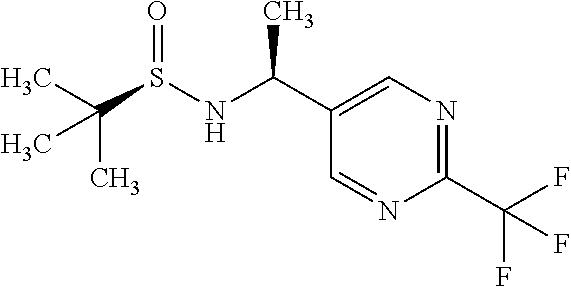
CC(S(NC(C1=CN=C(C(F)(F)F)N=C1)C)=O)(C)C
